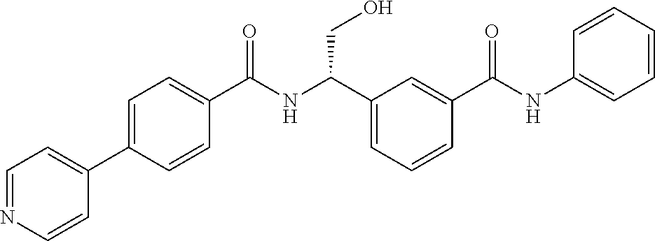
C1=NC=CC(C2=CC=C(C(NC(C3=CC=CC(C(NC4=CC=CC=C4)=O)=C3)CO)=O)C=C2)=C1
